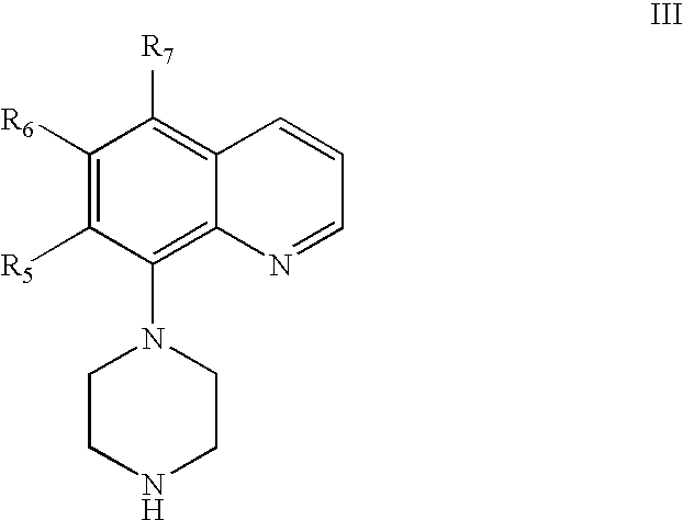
C1([R6])=C([R5])C(N2CCNCC2)=C2C(=C1[R7])C=CC=N2
